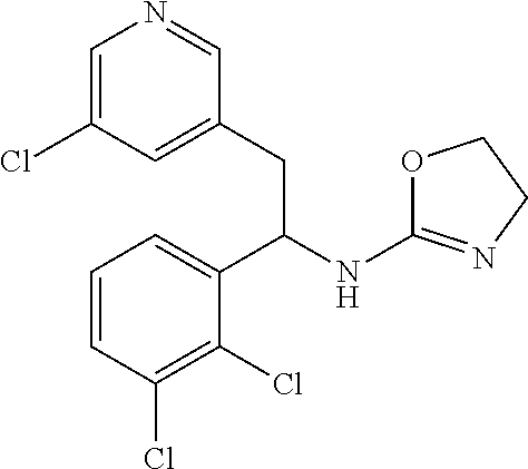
C1=C(Cl)C=C(CC(NC2=NCCO2)C2=CC=CC(Cl)=C2Cl)C=N1
